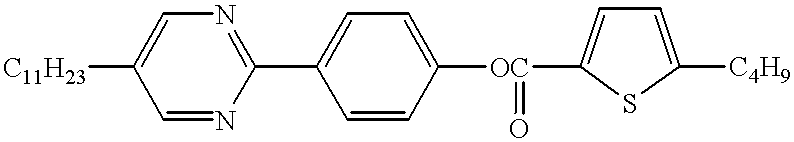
[C11H23]C1=CN=C(C2=CC=C([OC](C3=CC=C([C4H9])S3)=O)C=C2)N=C1
